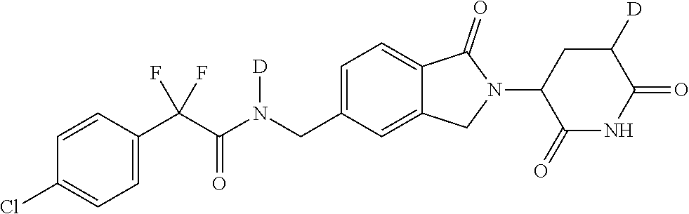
C1=CC(C(C(N(CC2=CC=C3C(=C2)CN(C2C(=O)NC(=O)C([D])C2)C3=O)[D])=O)(F)F)=CC=C1Cl
